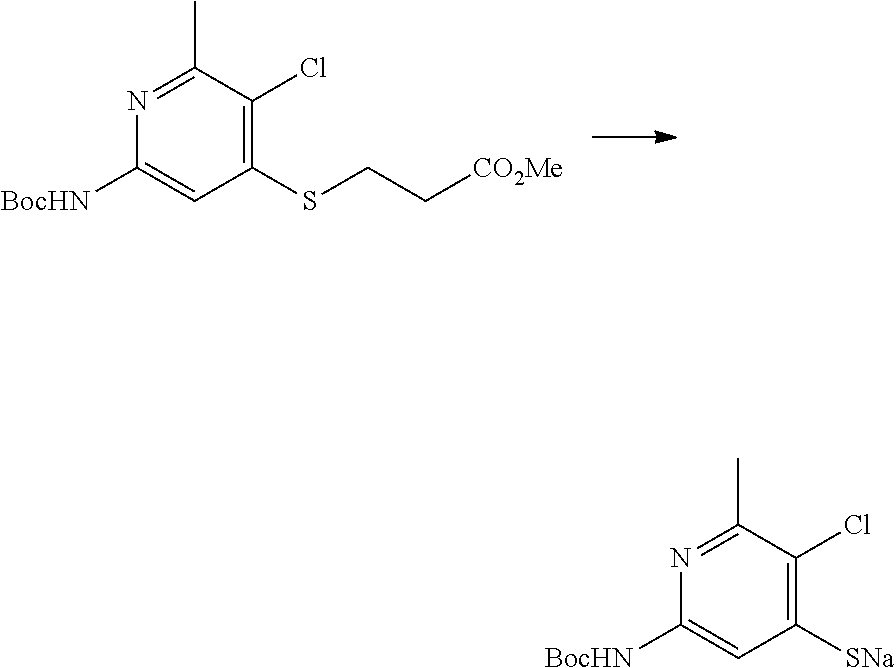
C1([SNa])=C(Cl)C(C)=NC([BocHN])=C1.C1(SCC[CO2Me])=C(Cl)C(C)=NC([BocHN])=C1
